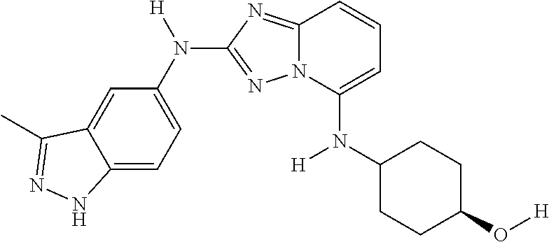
C12=CC=C(N([H])C3=NN4C(=N3)C=CC=C4N(C3CCC(O[H])CC3)[H])C=C1C(C)=NN2
